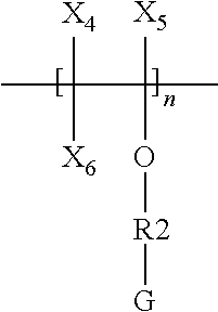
CC([X4])([X6])C([X5])(O[R2][G])C
